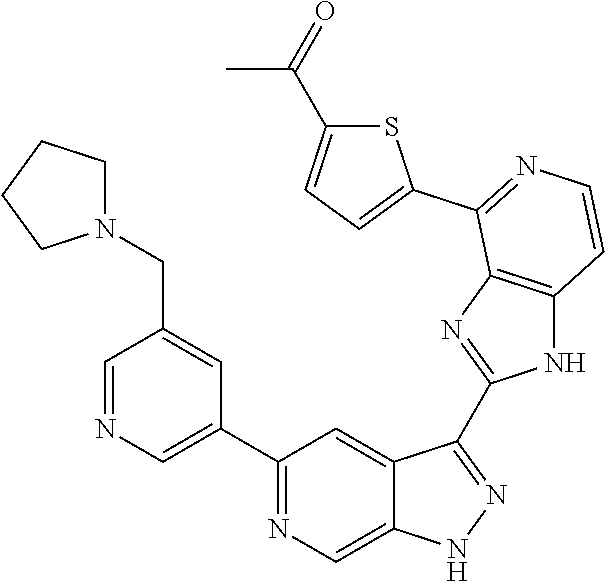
C1=NC=C(C2=NC=C3C(=C2)C(C2=NC4=C(N2)C=CN=C4C2=CC=C(C(=O)C)S2)=NN3)C=C1CN1CCCC1
